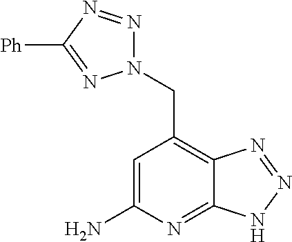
C1=C(N)N=C2C(=C1CN1N=NC([Ph])=N1)N=NN2
